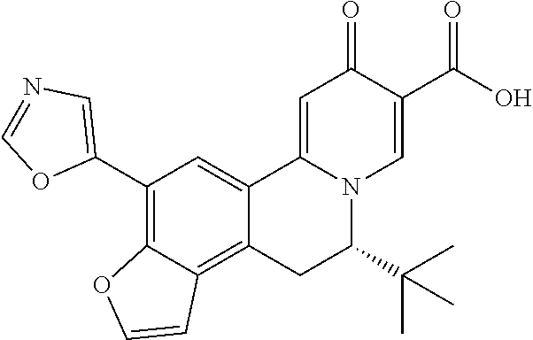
C1(C2=CN=CO2)=C2C(=C3C(=C1)C1=CC(=O)C(C(O)=O)=CN1C(C(C)(C)C)C3)C=CO2
